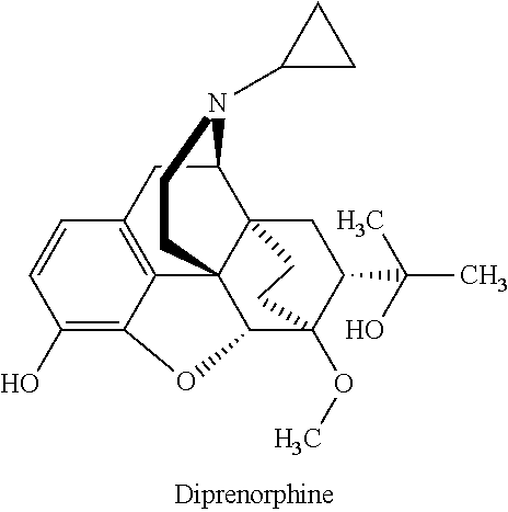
C1(O)=C2C3=C(C=C1)CC1C45C3(C(C(OC)(C(C(O)(C)C)C4)CC5)O2)CCN1C1CC1
